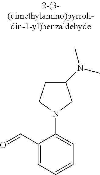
O=CC1=CC=CC=C1N1CCC(N(C)C)C1
